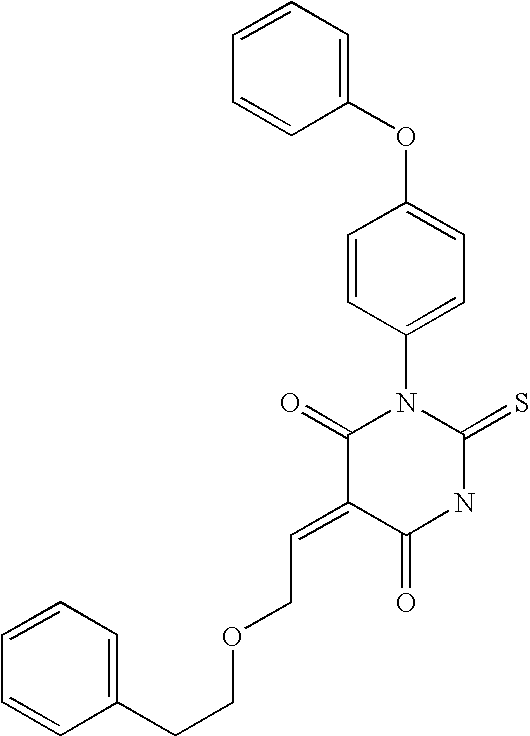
O=C1C(=CCOCCC2=CC=CC=C2)C(=O)N(C2=CC=C(OC3=CC=CC=C3)C=C2)C(=S)N1
